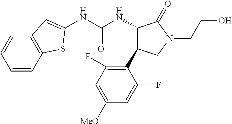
N(C(NC1C(C2=C(F)C=C([MeO])C=C2F)CN(CCO)C1=O)=O)C1=CC2=C(C=CC=C2)S1
